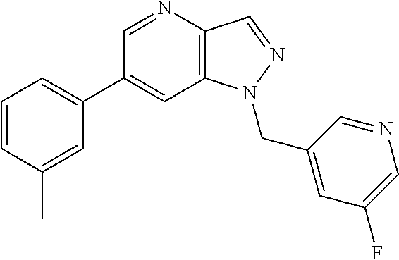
C1(C2=CC=CC(C)=C2)=CC2=C(C=NN2CC2=CC(F)=CN=C2)N=C1
